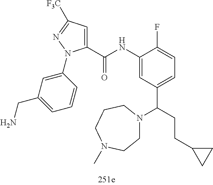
C1(C(=O)NC2=CC(C(N3CCN(C)CCC3)CCC3CC3)=CC=C2F)=CC([F3C])=NN1C1=CC(CN)=CC=C1
